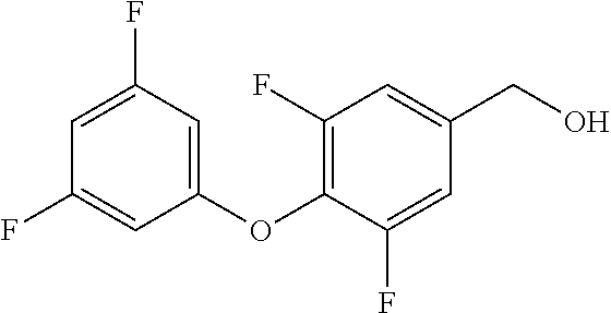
C1=C(F)C=C(OC2=C(F)C=C(CO)C=C2F)C=C1F
